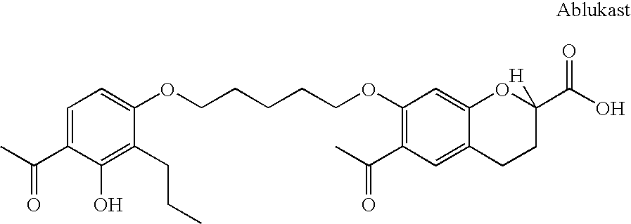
CC(C1=CC=C(OCCCCCOC2=C(C(C)=O)C=C3C(=C2)OC([H])(C(O)=O)CC3)C(CCC)=C1O)=O
